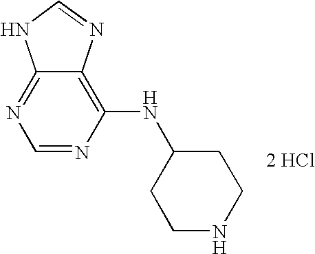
C1=NC(NC2CCNCC2)=C2C(=N1)NC=N2.[2 HCl]
